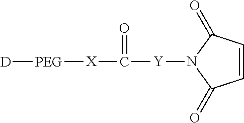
C1=CC(=O)N([Y]C(=O)[X][PEG][D])C1=O
